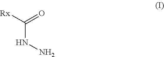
N(C([Rx])=O)N
